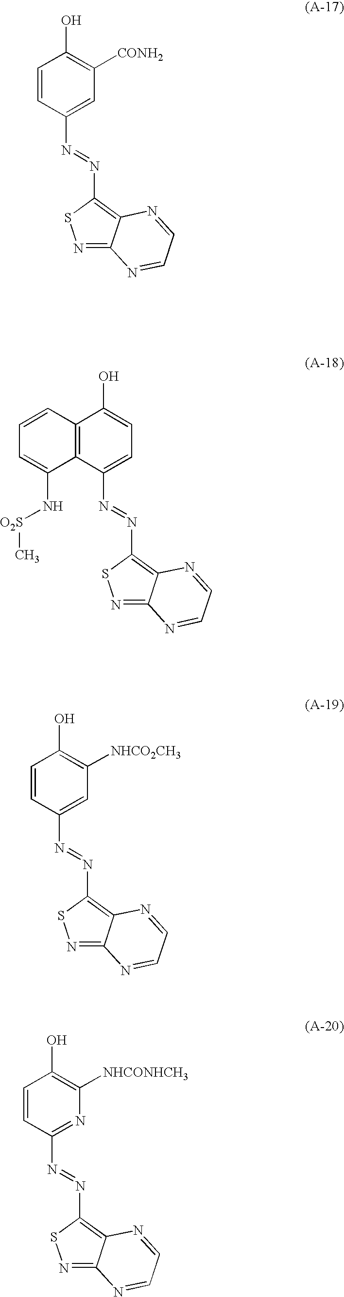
C1=CC(O)=C([CONH2])C=C1N=NC1=C2C(=NS1)N=CC=N2.C12=C(C(O)=CC=C1N=NC1=C3C(=NS1)N=CC=N3)C=CC=C2N[O2S]C.C1=CC(O)=C([NHCO2CH3])C=C1N=NC1=C2C(=NS1)N=CC=N2.C1=CC(O)=C([NHCONHCH3])N=C1N=NC1=C2C(=NS1)N=CC=N2
